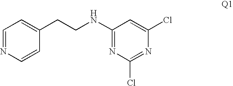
C(CNC1=NC(Cl)=NC(Cl)=C1)C1=CC=NC=C1
